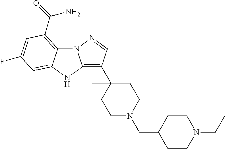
N12C3=C(C(=O)N)C=C(F)C=C3NC1=C(C1(C)CCN(CC3CCN(CC)CC3)CC1)C=N2
